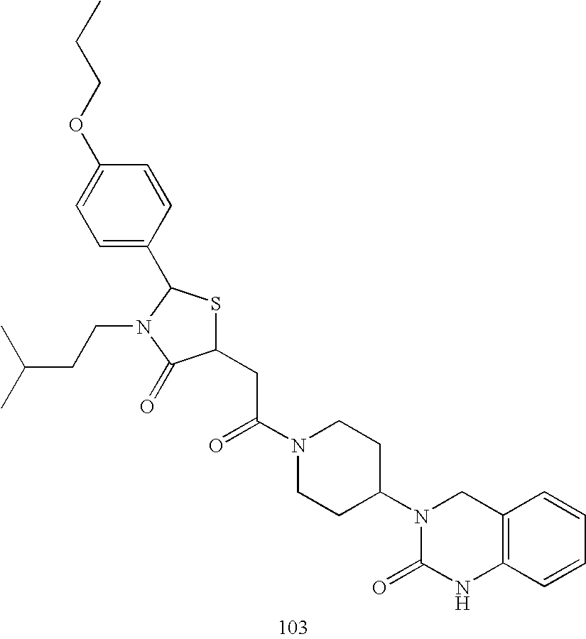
C1(CC(N2CCC(N3C(=O)NC4=C(C3)C=CC=C4)CC2)=O)SC(C2=CC=C(OCCC)C=C2)N(CCC(C)C)C1=O
